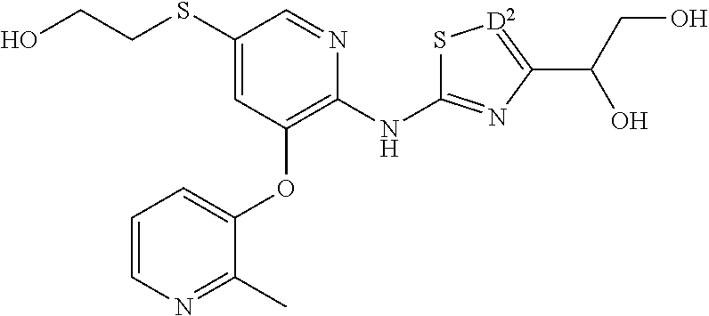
OCCSC1=CC(OC2=CC=CN=C2C)=C(NC2=NC(C(CO)O)=[D2]S2)N=C1
